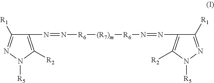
C1(N=N[R6][(R7)m][R6]N=NC2=C([R2])N([R5])N=C2[R1])=C([R2])N([R5])N=C1[R1]
